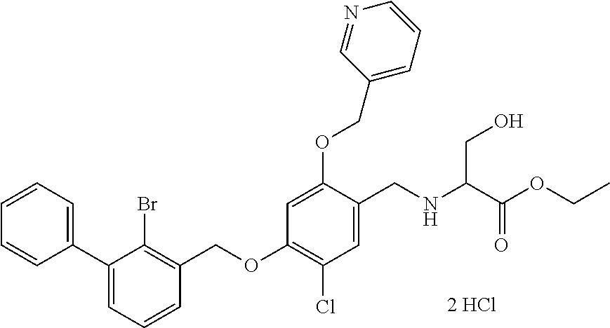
C1=CC=C(C2=CC=CC(COC3=C(Cl)C=C(CNC(C(OCC)=O)CO)C(OCC4=CC=CN=C4)=C3)=C2Br)C=C1
